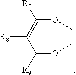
C(=OC)(C(=C(OC)[R7])[R8])[R9]
